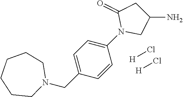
N1(CC2=CC=C(N3CC(N)CC3=O)C=C2)CCCCCC1.[H]Cl.[H]Cl
